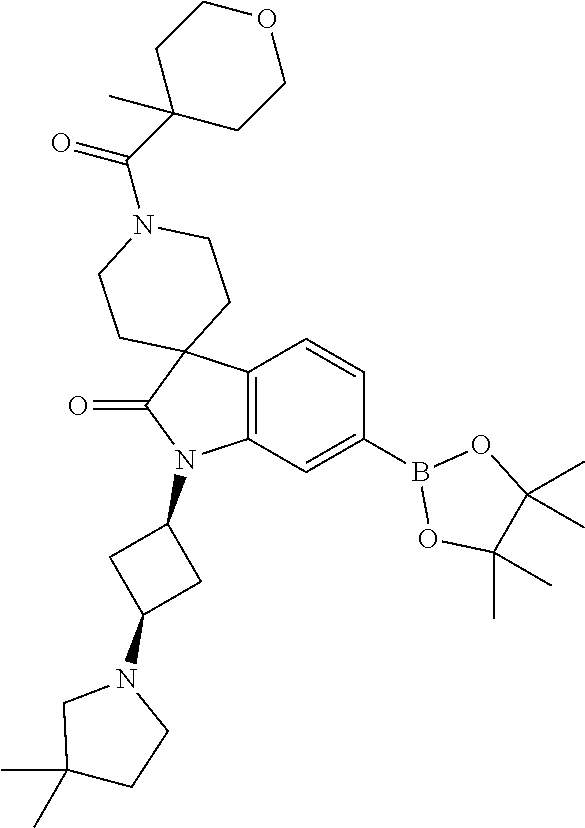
C12=C(C=C(B3OC(C)(C)C(C)(C)O3)C=C1)N(C1CC(N3CC(C)(C)CC3)C1)C(=O)C21CCN(C(C2(C)CCOCC2)=O)CC1
